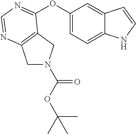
C1N(C(OC(C)(C)C)=O)CC2=C1N=CN=C2OC1=CC=C2C(=C1)C=CN2
